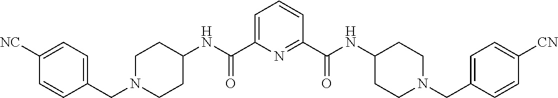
C1(CN2CCC(NC(C3=NC(C(NC4CCN(CC5=CC=C([CN])C=C5)CC4)=O)=CC=C3)=O)CC2)=CC=C([CN])C=C1
